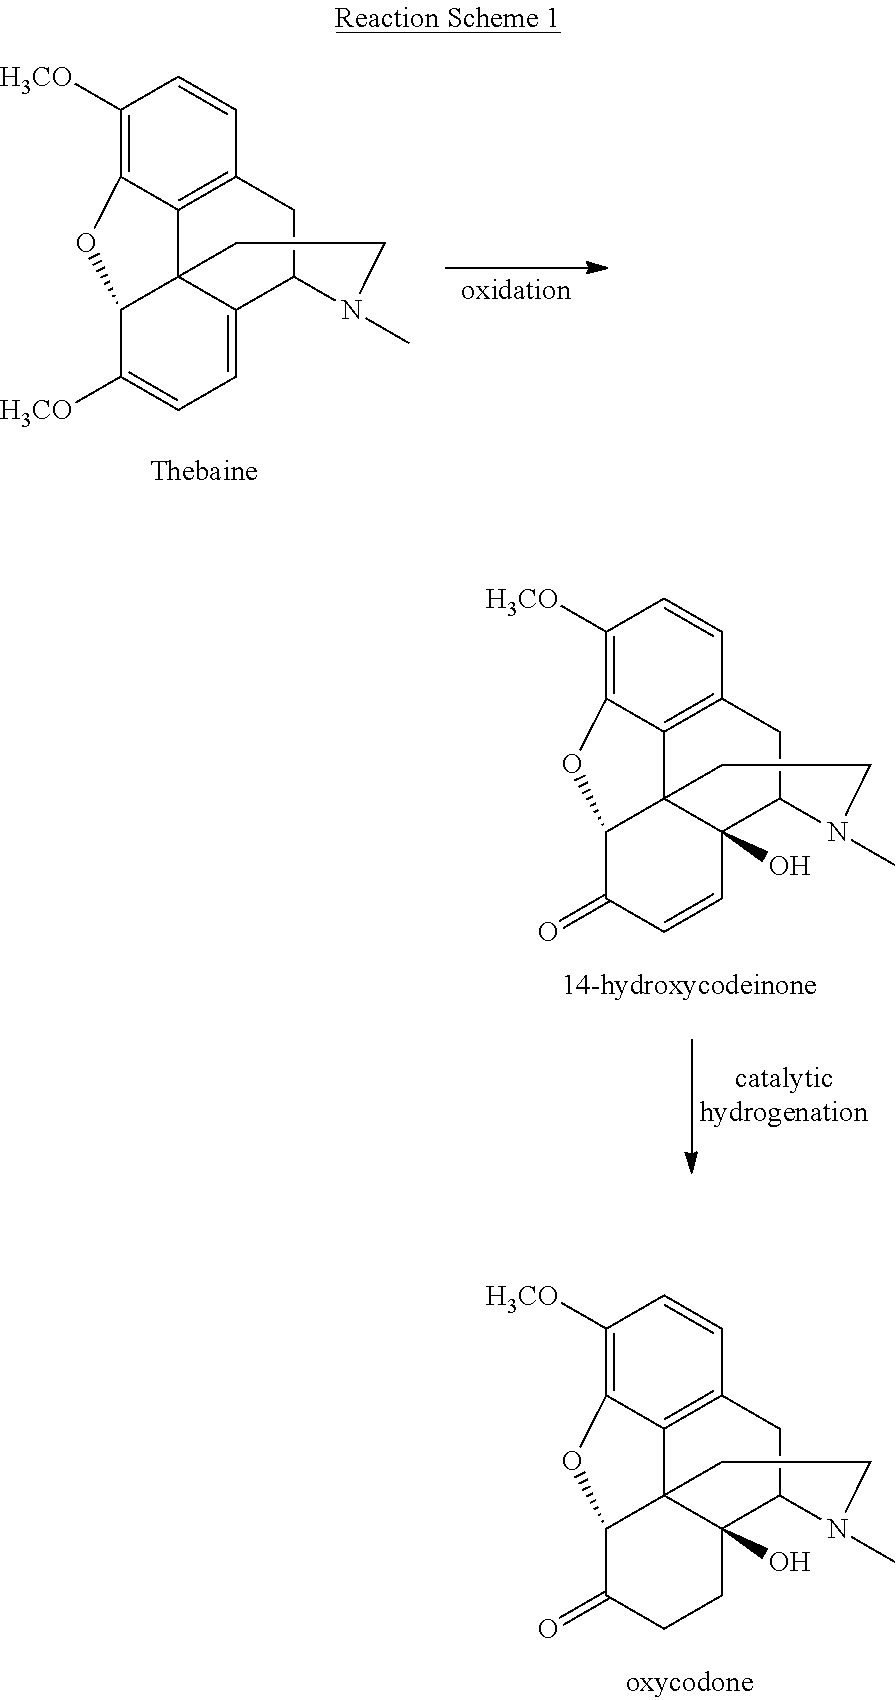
C1([H3CO])=C2C3=C(C=C1)CC1C4(O)C3(C(C(=O)CC4)O2)CCN1C.C1([H3CO])=C2C3=C(C=C1)CC1C4=CC=C([H3CO])C(C34CCN1C)O2.C1([H3CO])=C2C3=C(C=C1)CC1C4(O)C3(C(C(=O)C=C4)O2)CCN1C
